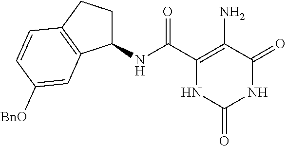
C1(NC(C2=C(N)C(=O)NC(=O)N2)=O)CCC2=C1C=C([BnO])C=C2
